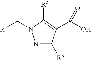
N1=C([R3])C(C(O)=O)=C([R2])N1C[R1]
